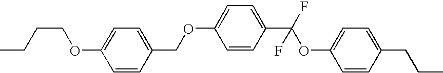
CCCCOC1=CC=C(COC2=CC=C(C(OC3=CC=C(CCC)C=C3)(F)F)C=C2)C=C1
